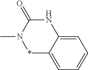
*1C2=CC=CC=C2NC(=O)N1C
